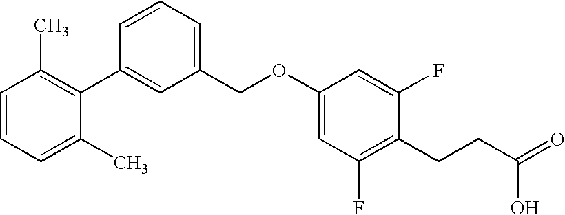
C1(C2=CC(COC3=CC(F)=C(CCC(=O)O)C(F)=C3)=CC=C2)=C(C)C=CC=C1C
